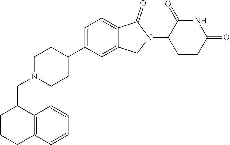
C1=C(C2CCN(CC3CCCC4=C3C=CC=C4)CC2)C=C2C(=C1)C(=O)N(C1CCC(=O)NC1=O)C2
